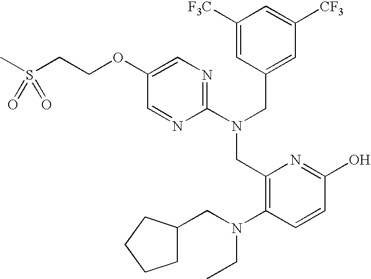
C1(OCCS(C)(=O)=O)=CN=C(N(CC2=CC([CF3])=CC([F3C])=C2)CC2=C(N(CC3CCCC3)CC)C=CC(O)=N2)N=C1
